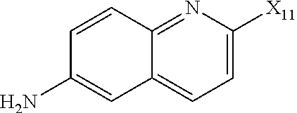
C1=C([X11])N=C2C(=C1)C=C(N)C=C2
